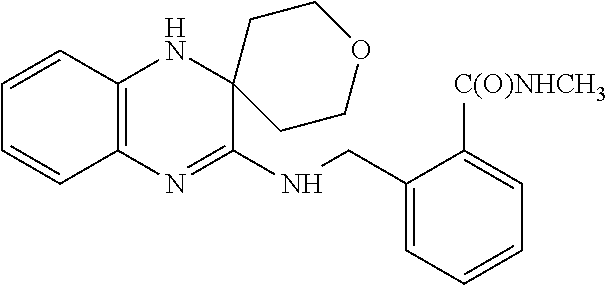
C1=CC2=C(C=C1)N=C(NCC1=CC=CC=C1[C(O)NHCH3])C1(N2)CCOCC1
